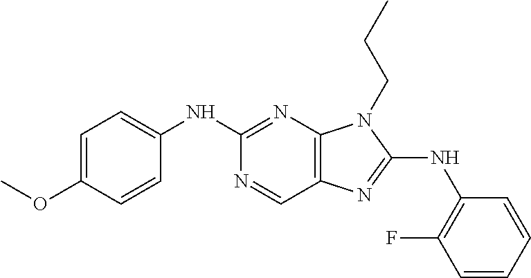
C1(NC2=CC=C(OC)C=C2)=NC2=C(C=N1)N=C(NC1=C(F)C=CC=C1)N2CCC
